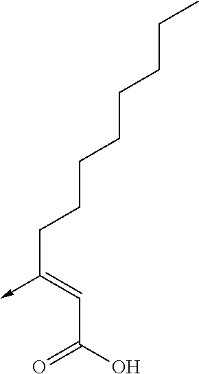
C(C(O)=O)=C(CCCCCCCC)->C
